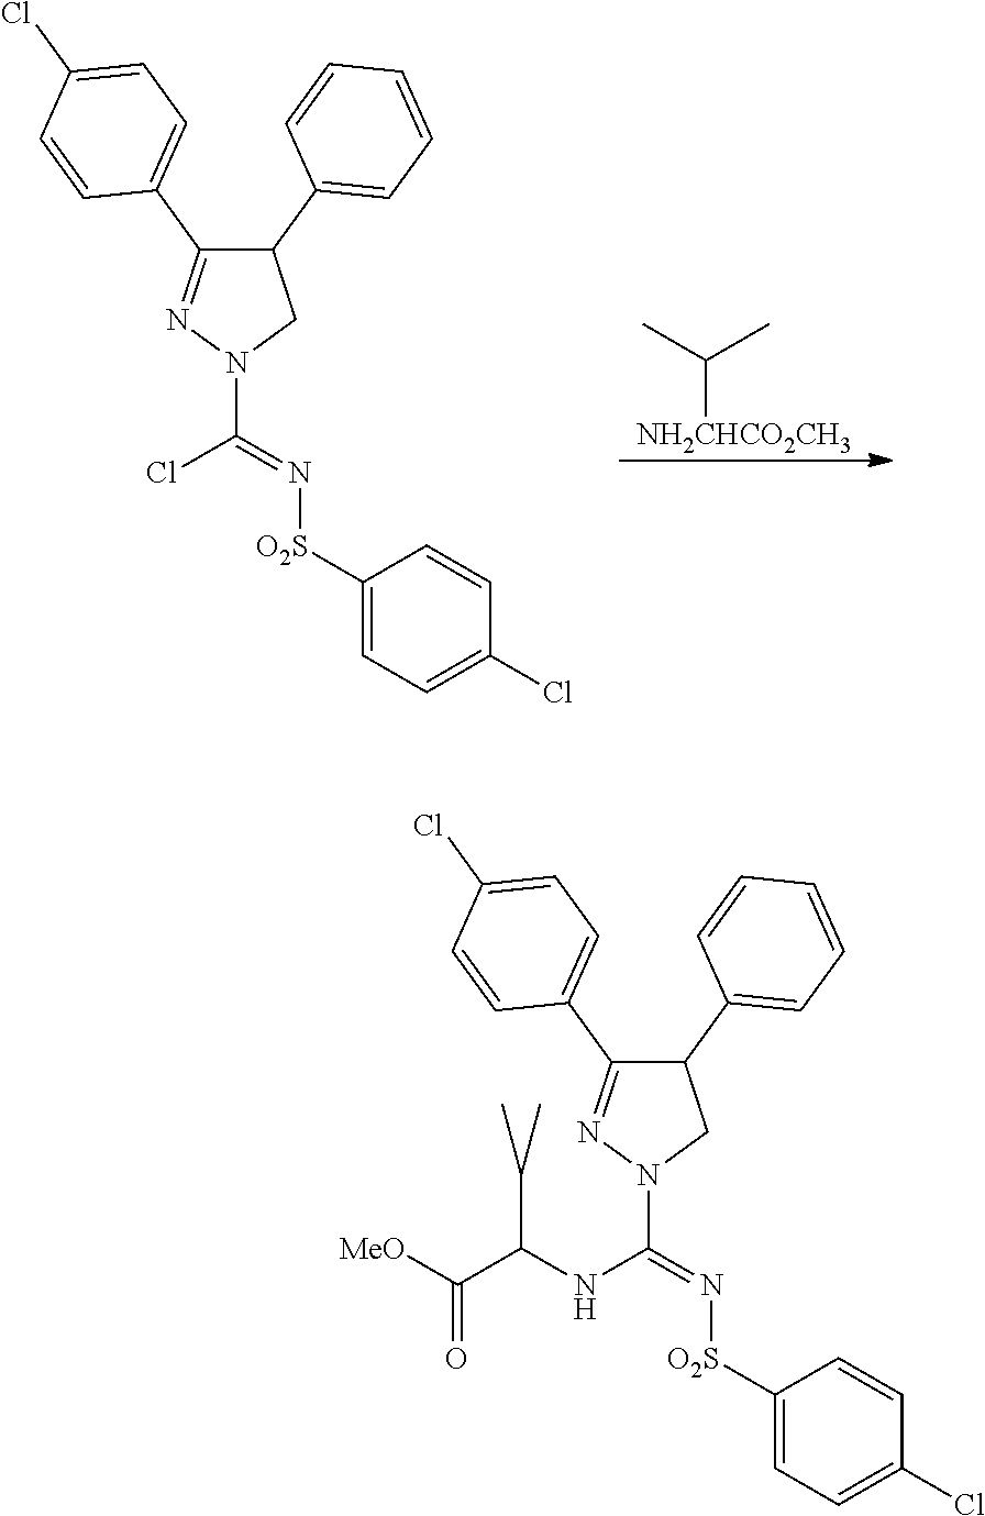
C1([O2S]N=C(N2N=C(C3=CC=C(Cl)C=C3)C(C3=CC=CC=C3)C2)Cl)=CC=C(Cl)C=C1.[NH2CHCO2CH3]C(C)C.C1([O2S]N=C(N2N=C(C3=CC=C(Cl)C=C3)C(C3=CC=CC=C3)C2)NC(C([MeO])=O)C(C)C)=CC=C(Cl)C=C1
